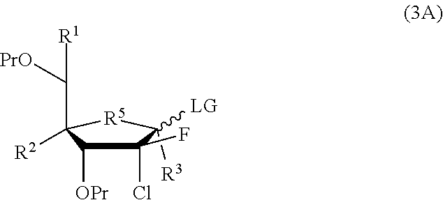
C1([R3])([LG])C(Cl)(F)C([OPr])C(C([PrO])[R1])([R2])[R5]1
